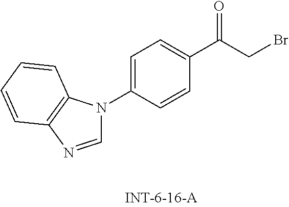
C1=NC2=C(N1C1=CC=C(C(CBr)=O)C=C1)C=CC=C2
